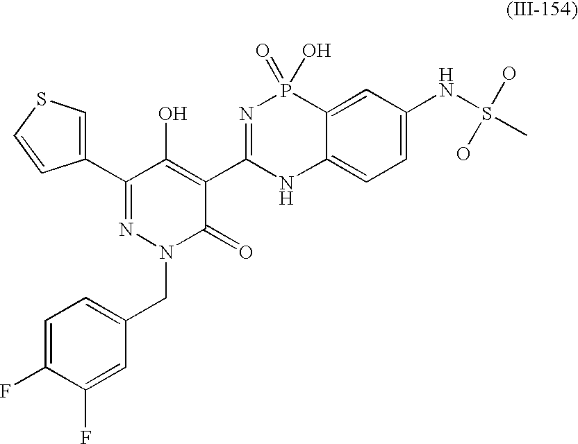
C1(C2=NN(CC3=CC=C(F)C(F)=C3)C(=O)C(C3=NP(=O)(O)C4=CC(NS(C)(O)O)=CC=C4N3)=C2O)=CSC=C1
